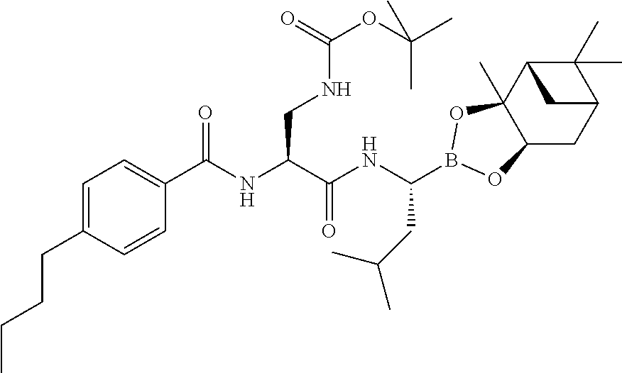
C1=C(CCCC)C=CC(C(NC(C(NC(CC(C)C)B2OC3(C)C4C(C)(C)C(CC3O2)C4)=O)CNC(OC(C)(C)C)=O)=O)=C1
